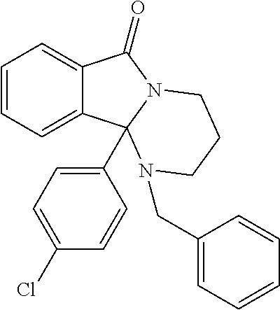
C12=CC=CC=C1C1(C3=CC=C(Cl)C=C3)N(C2=O)CCCN1CC1=CC=CC=C1
